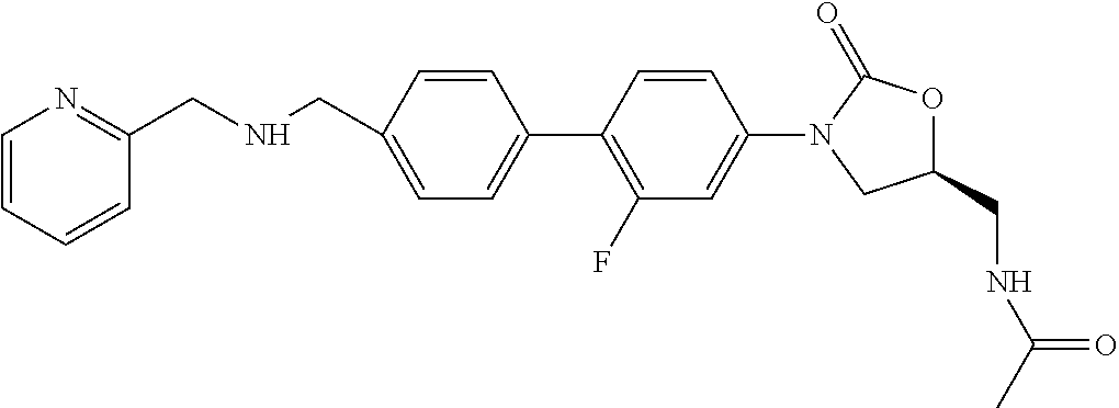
C1(CNCC2=NC=CC=C2)=CC=C(C2=C(F)C=C(N3CC(CNC(C)=O)OC3=O)C=C2)C=C1
